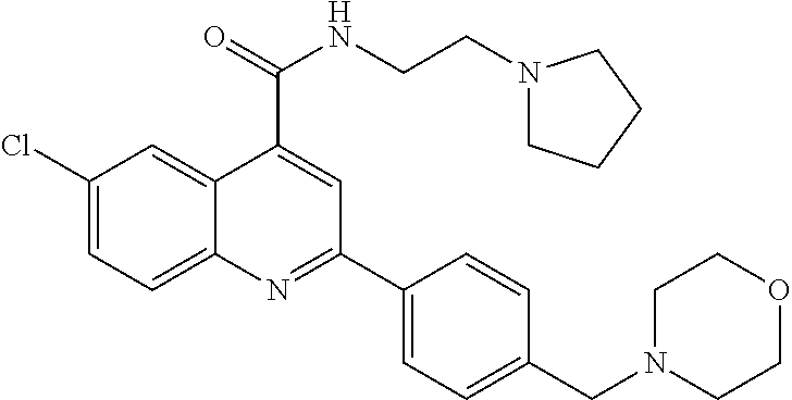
C1(Cl)=CC=C2C(=C1)C(C(=O)NCCN1CCCC1)=CC(C1=CC=C(CN3CCOCC3)C=C1)=N2
